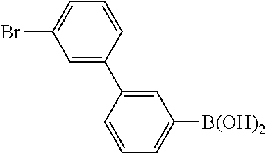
C1=C(C2=CC([B(OH)2])=CC=C2)C=CC=C1Br
